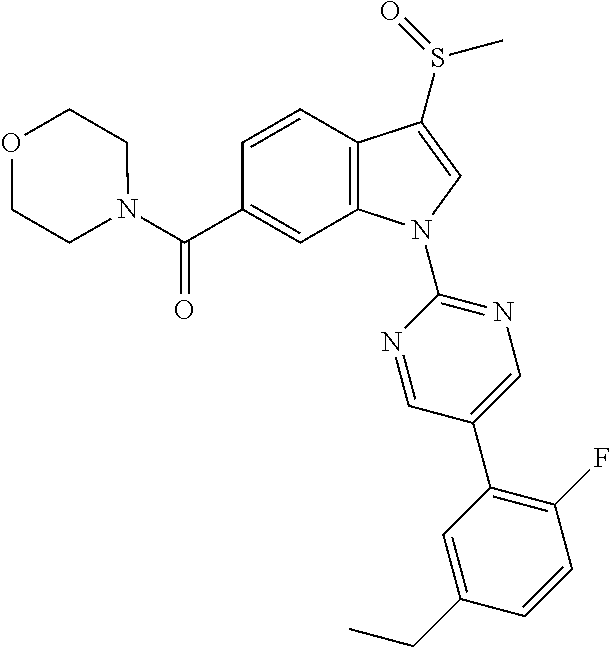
C(C1=CC2=C(C=C1)C(S(C)=O)=CN2C1=NC=C(C2=C(F)C=CC(CC)=C2)C=N1)(=O)N1CCOCC1
